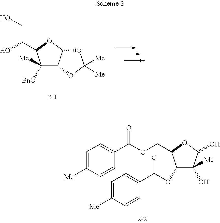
C1([Me])([BnO])C2C(OC1C(O)CO)OC([Me])([Me])O2.C1=C([Me])C=CC(C(OCC2C(OC(C3=CC=C([Me])C=C3)=O)C(O)([Me])C(O)O2)=O)=C1
